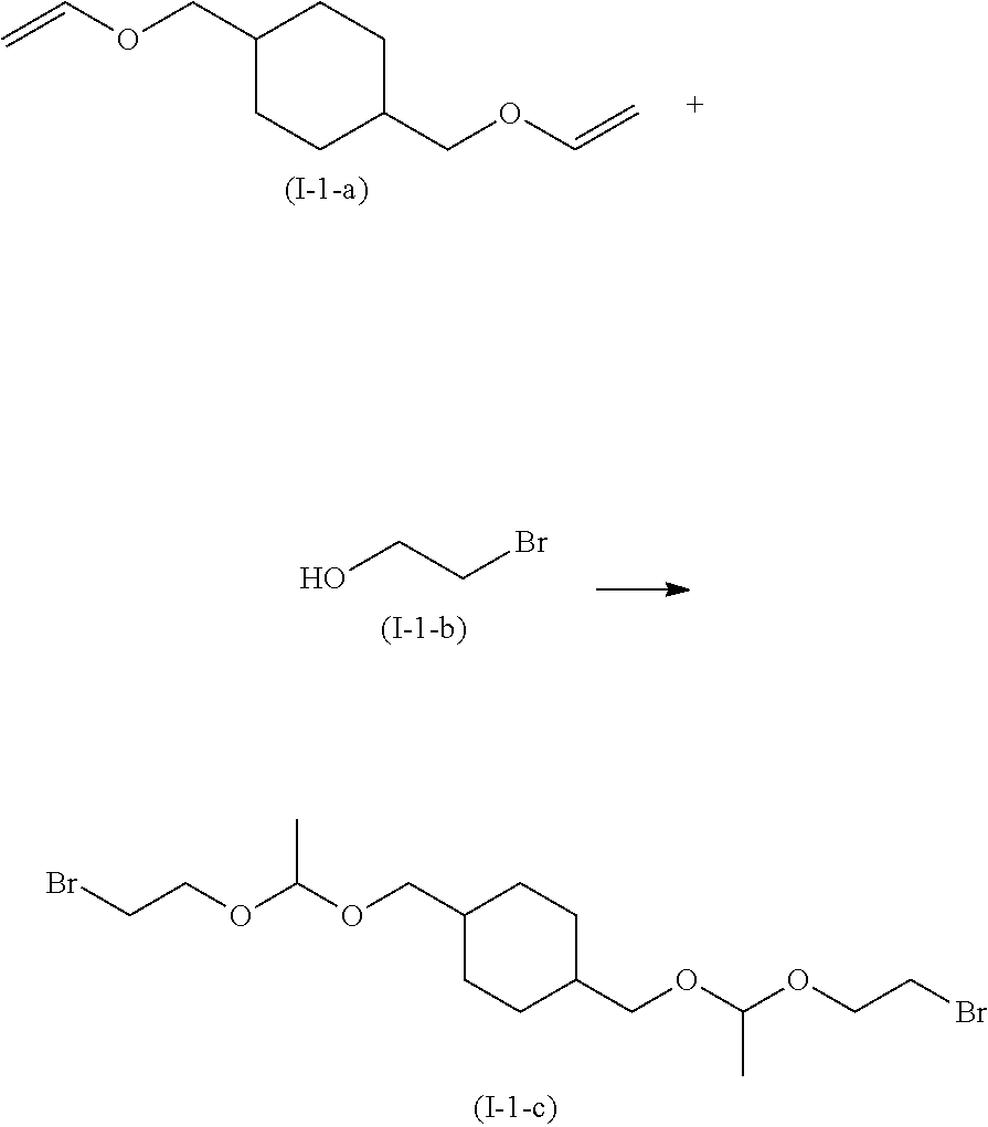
C1(COC=C)CCC(COC=C)CC1.C(O)CBr.C1(COC(OCCBr)C)CCC(COC(OCCBr)C)CC1
